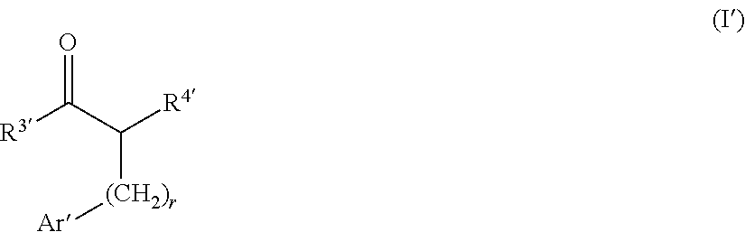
[R3]C(C([R4])[(CH2)r][Ar])=O
